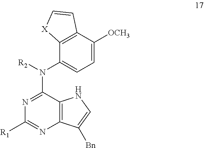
N1=C(N(C2=CC=C([OCH3])C3=C2[X]C=C3)[R2])C2=C(N=C1[R1])C([Bn])=CN2
